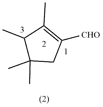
C1C([CHO])=C(C)C(C)C1(C)C
